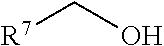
[R7]CO
